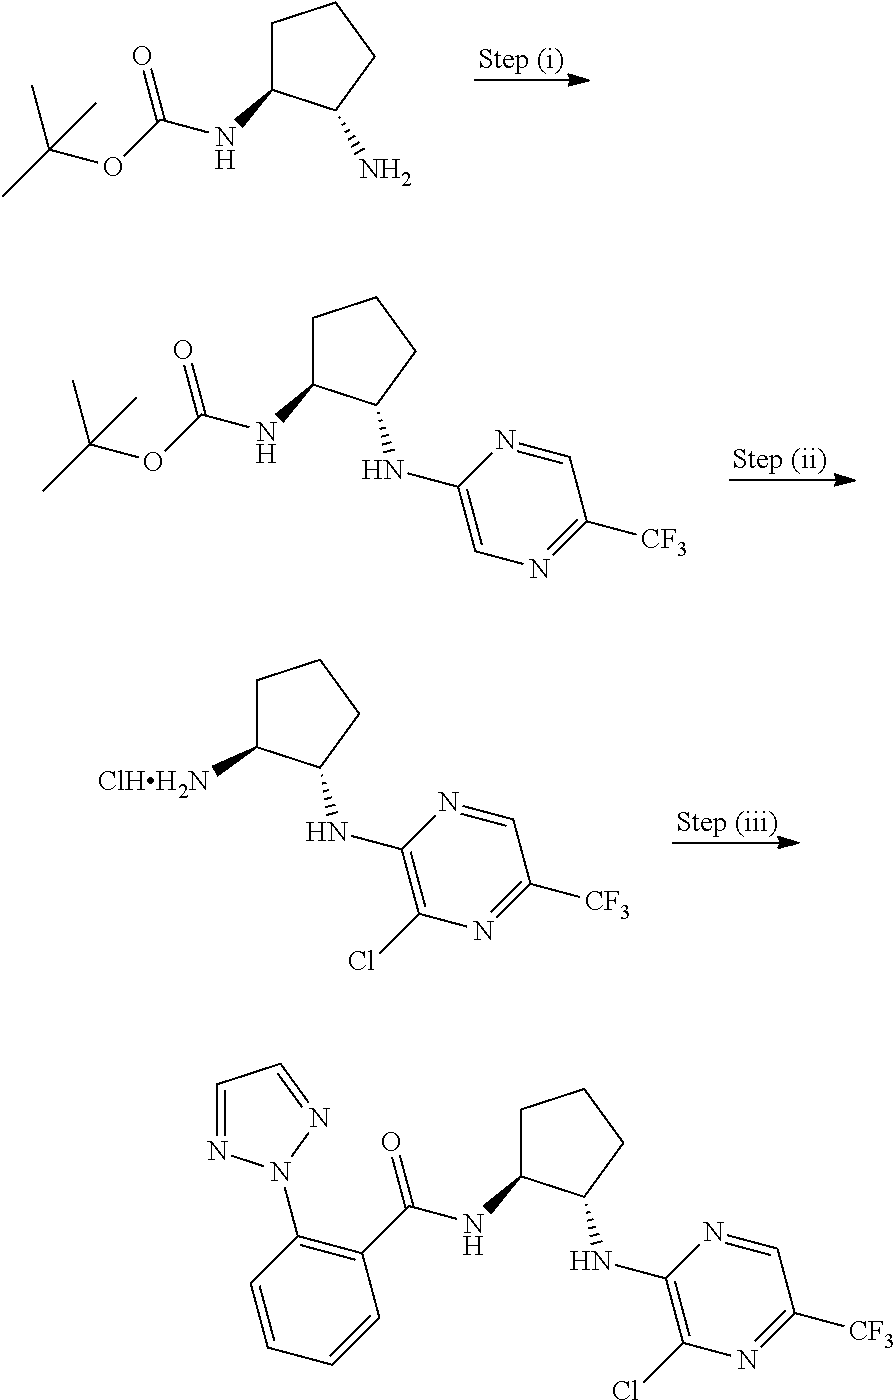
C1C(NC(OC(C)(C)C)=O)C(N)CC1.C1C(NC(OC(C)(C)C)=O)C(NC2=CN=C([CF3])C=N2)CC1.C1C([ClHH2N])C(NC2=C(Cl)N=C([CF3])C=N2)CC1.C1C(NC(C2=C(N3N=CC=N3)C=CC=C2)=O)C(NC2=C(Cl)N=C([CF3])C=N2)CC1
